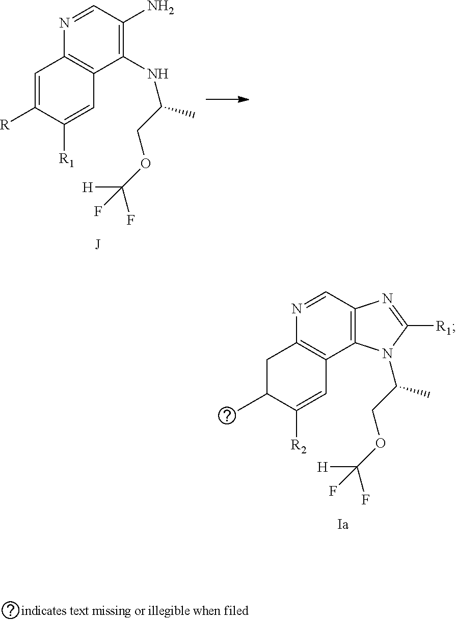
C1C(C)C([R2])=CC2=C1N=CC1=C2N(C(COC(F)([H])F)C)C([R1])=N1.C1=C([R])C([R1])=CC2=C1N=CC(N)=C2NC(COC(F)([H])F)C
